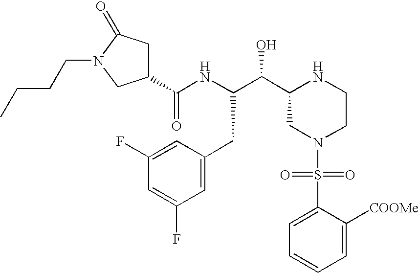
C1(C(NC(C(C2CN(S(=O)(=O)C3=CC=CC=C3[COOMe])CCN2)O)CC2=CC(F)=CC(F)=C2)=O)CC(=O)N(CCCC)C1
